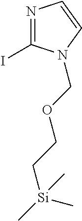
N1=C(I)N(COCC[Si](C)(C)C)C=C1
